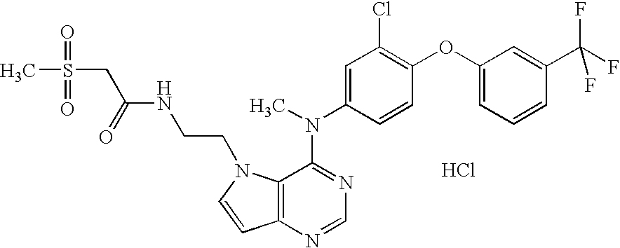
C12=C(N=CN=C1N(C)C1=CC(Cl)=C(OC3=CC=CC(C(F)(F)F)=C3)C=C1)C=CN2CCNC(CS(=O)(=O)C)=O.Cl
